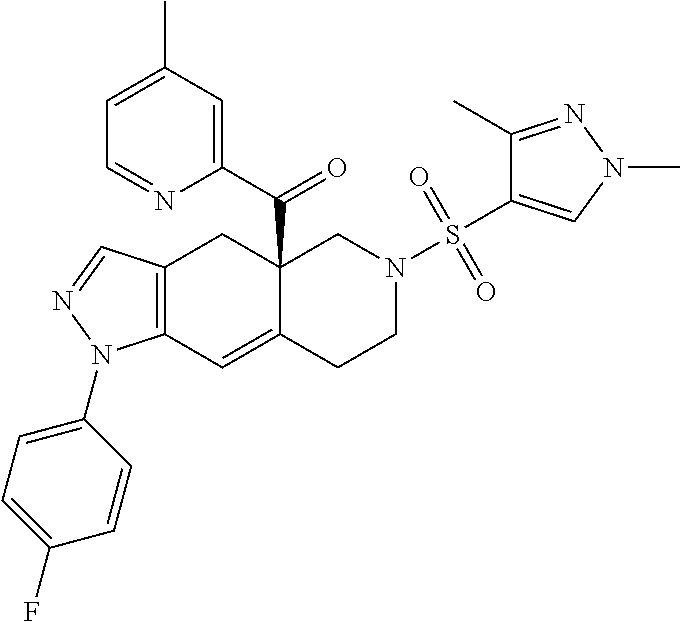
C12=C(C=C3C(C(C4=CC(C)=CC=N4)=O)(C1)CN(S(C1=CN(C)N=C1C)(=O)=O)CC3)N(C1=CC=C(F)C=C1)N=C2
